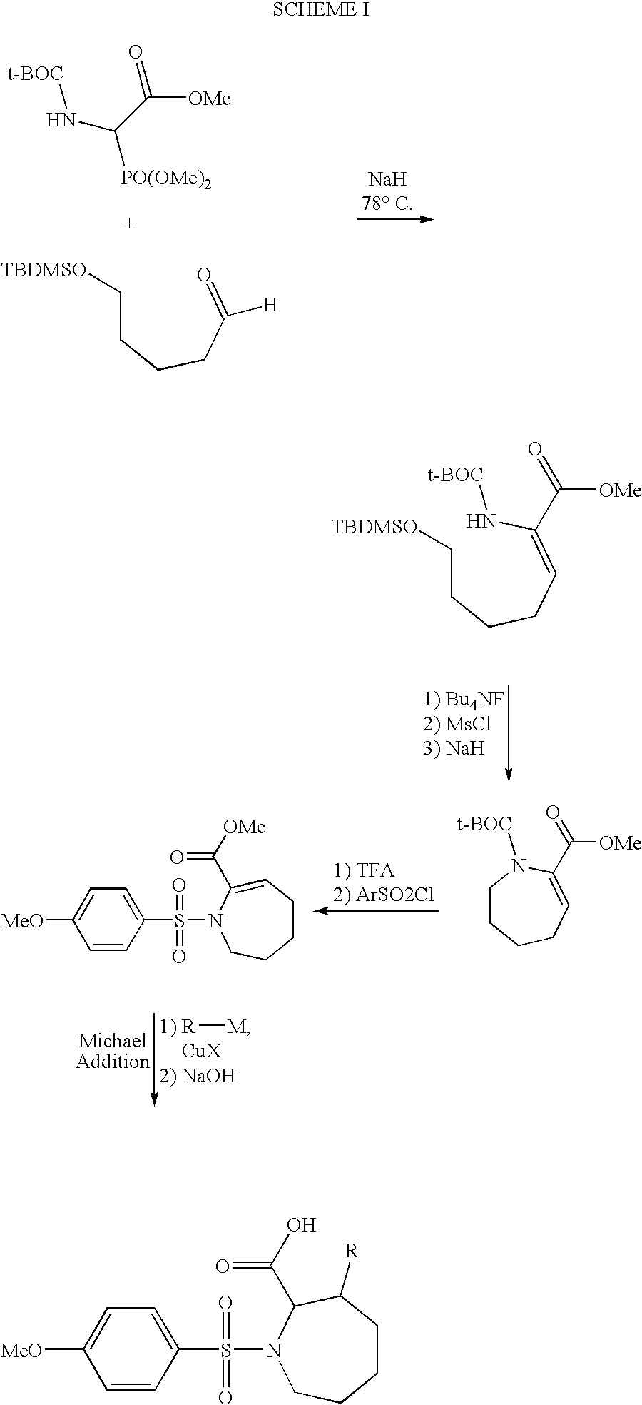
[t-BOC]NC(C(=O)[OMe])[PO(OMe)2].C(CCCC(=O)[H])[TBDMSO].C(CCCC=C(N[t-BOC])C(=O)[OMe])[TBDMSO].[R][M].[MeO]C1=CC=C(S(=O)(=O)N2C(C([OMe])=O)=CCCCC2)C=C1.C1CCCC=C(C(=O)[OMe])N1[t-BOC].[MeO]C1=CC=C(S(=O)(=O)N2C(C(O)=O)C([R])CCCC2)C=C1
